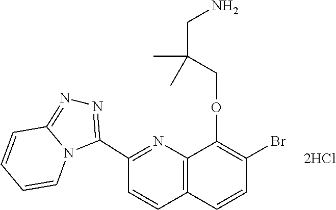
C12=NN=C(C3=NC4=C(C=C3)C=CC(Br)=C4OCC(CN)(C)C)N1C=CC=C2
